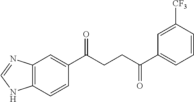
C12=C(C=CC(C(CCC(C3=CC=CC([CF3])=C3)=O)=O)=C1)NC=N2
